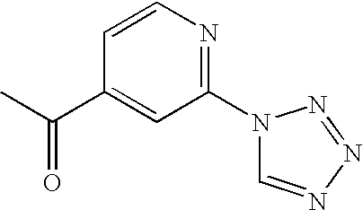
C1=CN=C(N2C=NN=N2)C=C1C(C)=O
